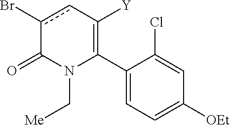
C1(C2=C([Y])cc(Br)C(=O)N2C[Me])=CC=C([OEt])C=C1Cl
